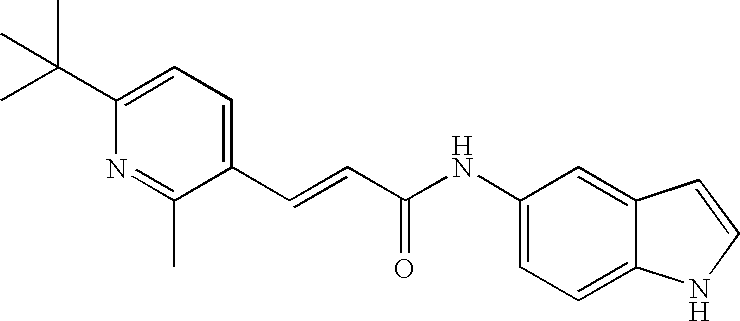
C(C1=CC=C(C(C)(C)C)N=C1C)=CC(NC1=CC=C2C(=C1)C=CN2)=O
